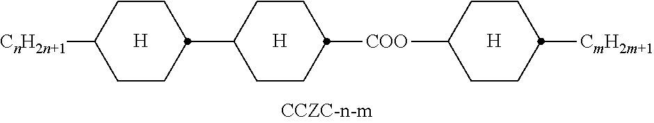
C1C(C2CCC([CnH2n+1])CC2)CCC([COO]C2CCC([CmH2m+1])CC2)C1
